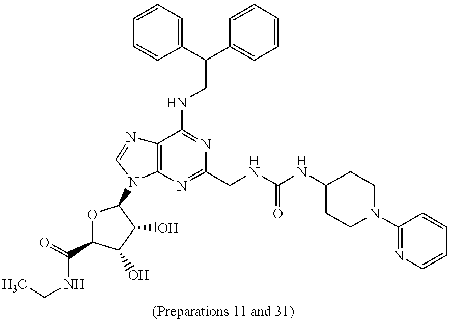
C1(C(C2=CC=CC=C2)CNC2=NC(CNC(NC3CCN(C4=NC=CC=C4)CC3)=O)=NC3=C2N=CN3C2OC(C(=O)NCC)C(O)C2O)=CC=CC=C1
